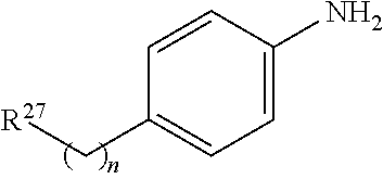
[R27]CC1=CC=C(N)C=C1
